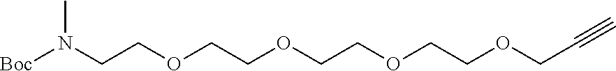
[Boc]N(CCOCCOCCOCCOCC#C)C
